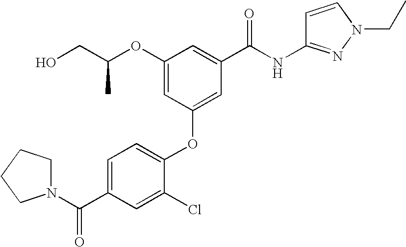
OCC(OC1=CC(OC2=CC=C(C(N3CCCC3)=O)C=C2Cl)=CC(C(NC2=NN(CC)C=C2)=O)=C1)C
